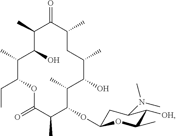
C1(=O)C(C)C(OC2CC(N(C)C)C([OH])C(C)O2)C(C)C(O)C(C)CC(C)C(=O)C(C)C(O)C(C)C(CC)O1
